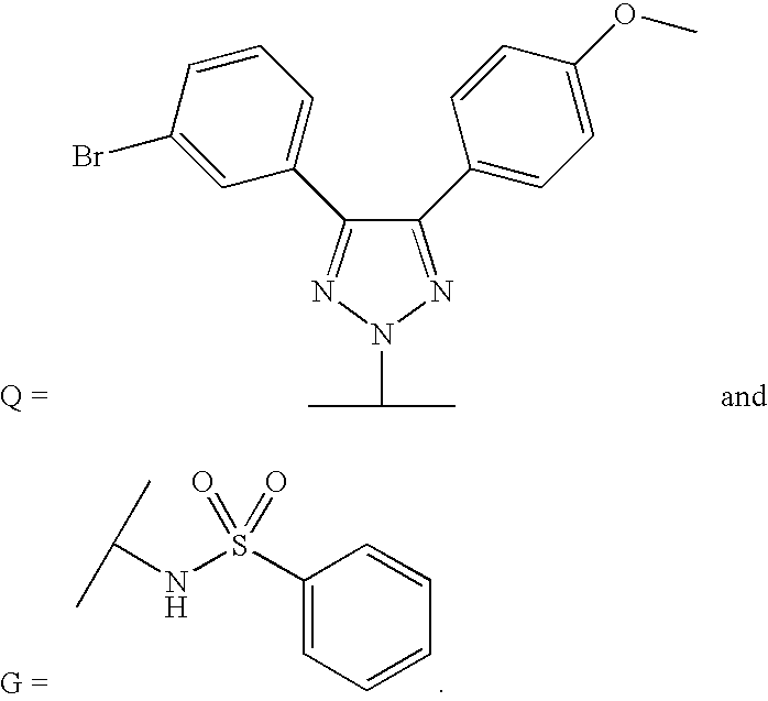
C(NS(C1=CC=CC=C1)(=O)=O)(C)C.C1(C2=CC=C(OC)C=C2)=NN(C(C)C)N=C1C1=CC=CC(Br)=C1
